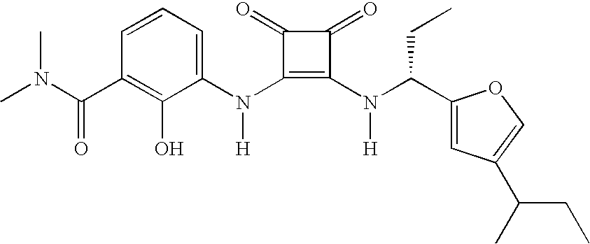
C1(N(C2=C(N(C(C3=CC(C(C)CC)=CO3)CC)[H])C(=O)C2=O)[H])=CC=CC(C(N(C)C)=O)=C1O
